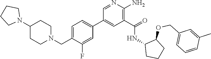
C1=C(CN2CCC(N3CCCC3)CC2)C(F)=CC(C2=CC(C(=O)NC3CCCC3OCC3=CC=CC(C)=C3)=C(N)N=C2)=C1
